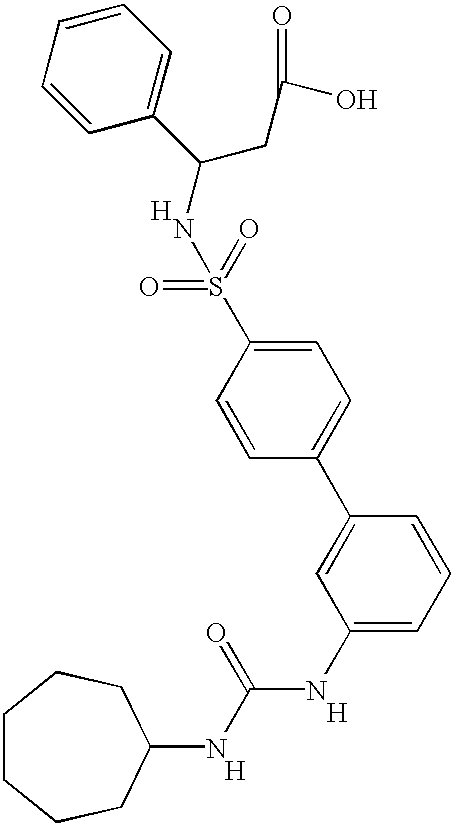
[H].[H].[H].N(C(NC1=CC=CC(C2=CC=C(S(=O)(=O)NC(CC(O)=O)C3=CC=CC=C3)C=C2)=C1)=O)C1CCCCCC1
